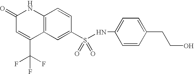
C1(S(NC2=CC=C(CCO)C=C2)(=O)=O)=CC2=C(C=C1)NC(=O)C=C2C(F)(F)F
